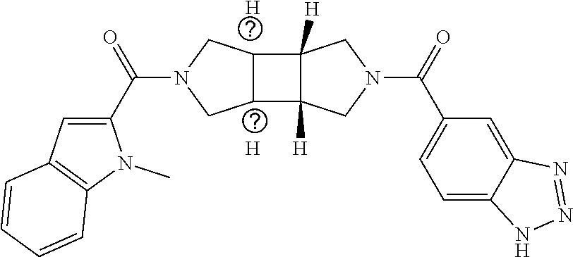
[H].C1=C(C(N2CC3C(C4([H])C3([H])CN(C(C3=CC=C5C(=C3)N=NN5)=O)C4)C2)=O)N(C)C2=C1C=CC=C2.[H]
